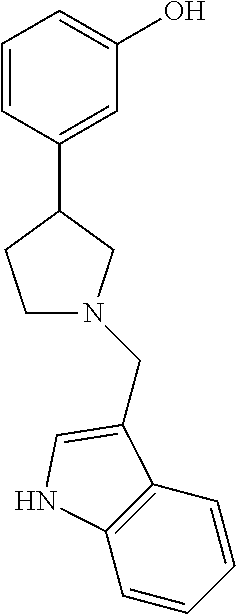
C1=CC(C2CCN(CC3=CNC4=C3C=CC=C4)C2)=CC(O)=C1
